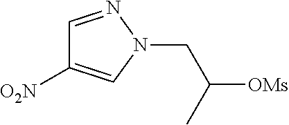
C(N1N=CC([O2N])=C1)C([OMs])C
